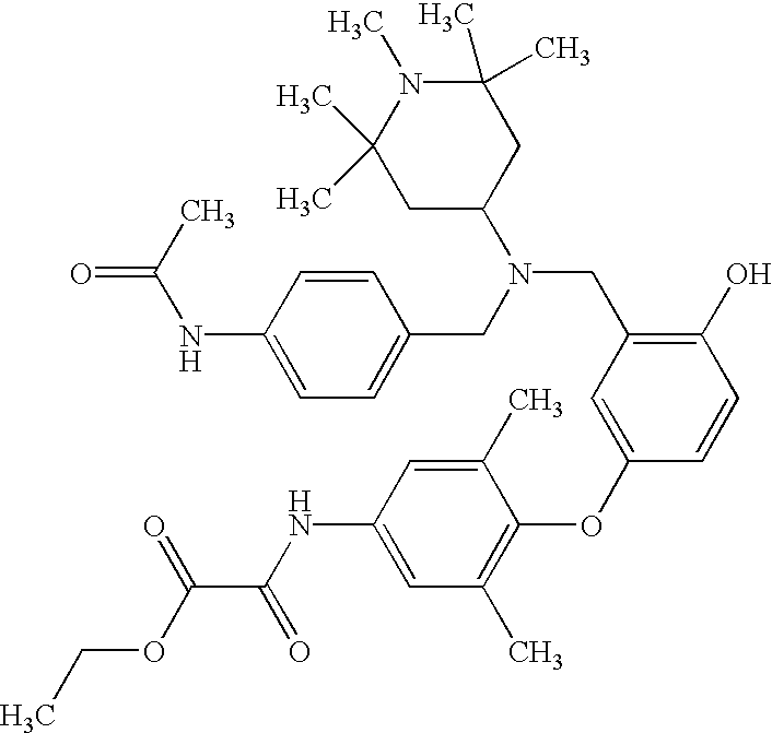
C1(C)=CC(NC(C(OCC)=O)=O)=CC(C)=C1OC1=CC(CN(CC2=CC=C(NC(=O)C)C=C2)C2CC(C)(C)N(C)C(C)(C)C2)=C(O)C=C1
